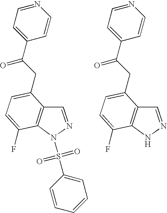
C1=NC=CC(C(CC2=CC=C(F)C3=C2C=NN3S(C2=CC=CC=C2)(=O)=O)=O)=C1.C1=NC=CC(C(CC2=CC=C(F)C3=C2C=NN3)=O)=C1
